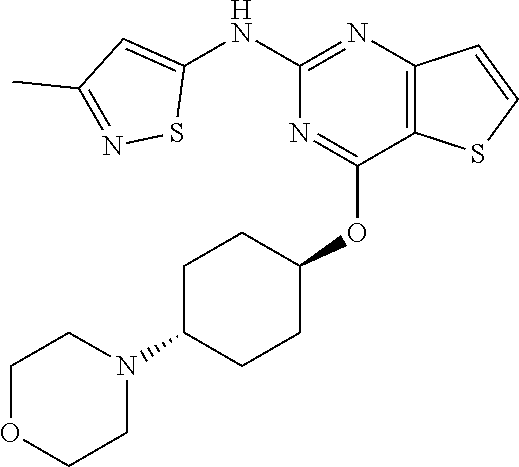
C1(NC2=CC(C)=NS2)=NC2=C(C(OC3CCC(N4CCOCC4)CC3)=N1)SC=C2
